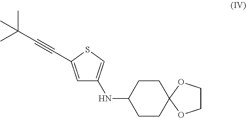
C1COC2(O1)CCC(NC1=CSC(C#CC(C)(C)C)=C1)CC2
